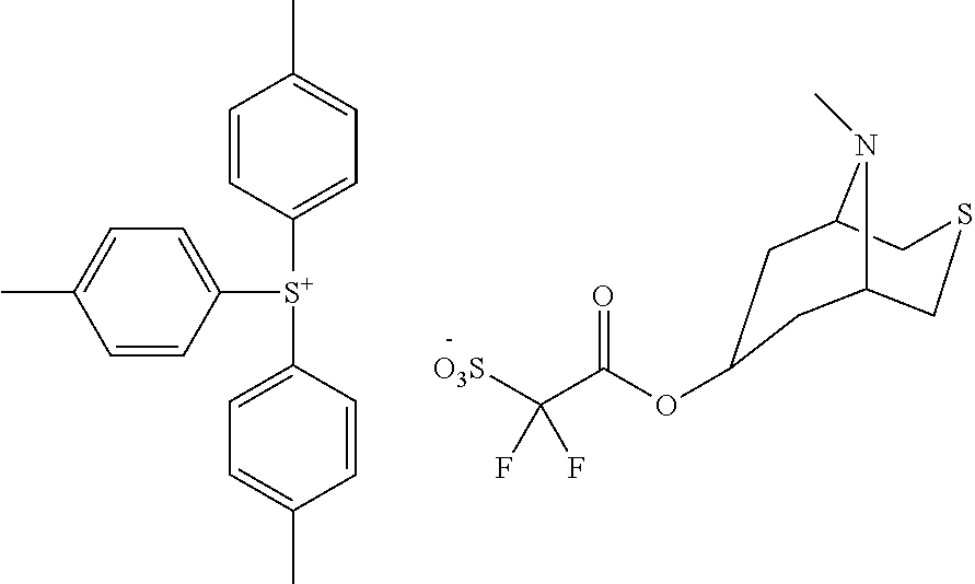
[S+](C1=CC=C(C)C=C1)(C1=CC=C(C)C=C1)C1=CC=C(C)C=C1.O(C(C([O3S])(F)F)=O)C1CC2CSCC(N2C)C1
